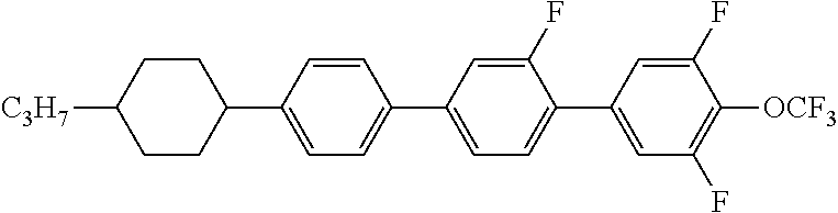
C1(C2=CC=C(C3CCC([C3H7])CC3)C=C2)=CC=C(C2=CC(F)=C([OCF3])C(F)=C2)C(F)=C1
